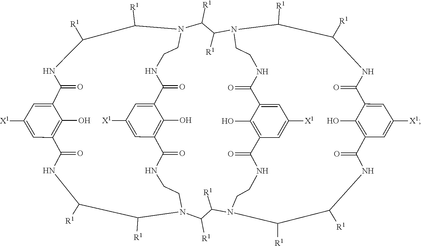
C12=CC([X1])=CC(=C1O)C(=O)NCCN1C([R1])C([R1])NC(=O)C3=C(O)C(=CC([X1])=C3)C(=O)NC([R1])C([R1])N(CCNC2=O)C([R1])C([R1])N2CCNC(=O)C3=CC([X1])=CC(=C3O)C(=O)NCCN(C([R1])C([R1])NC(=O)C3=C(O)C(=CC([X1])=C3)C(=O)NC([R1])C2[R1])C([R1])C1[R1]
